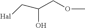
C(C(O)C[Hal])OC
